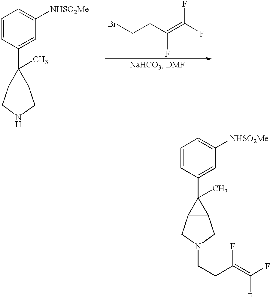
C1=CC(C2(C)C3C2CN(CCC(=C(F)F)F)C3)=CC([NHSO2Me])=C1.[H].C1=CC(C2(C)C3C2CNC3)=CC([NHSO2Me])=C1.C(=C(CCBr)F)(F)F
